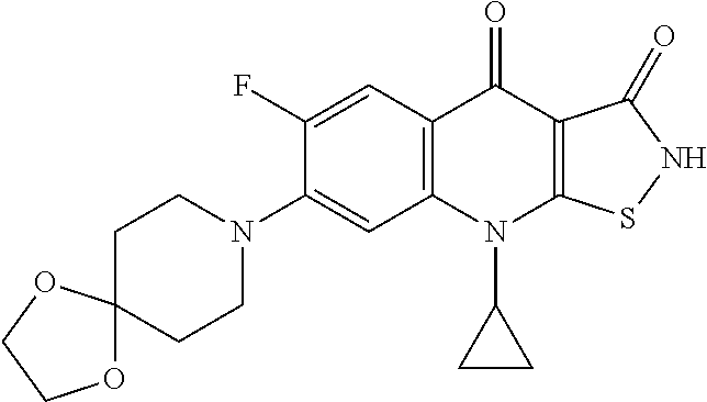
C12=C(C=C(F)C(N3CCC4(CC3)OCCO4)=C1)C(=O)C1=C(N2C2CC2)SNC1=O
